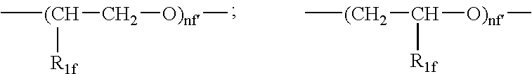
[(CH](C[O)nf]C)([R1f])C.[(CH2](C([O)nf]C)[R1f])C
